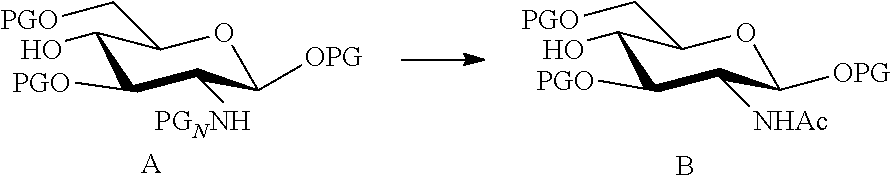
C1([OPG])OC(C[PGO])C(O)C([PGO])C1[PGNNH].[A].B.C1([OPG])OC(C[PGO])C(O)C([PGO])C1[NHAc]
